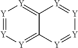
[Y]1=[Y][Y]=C2C(=[Y]1)[Y]=[Y][Y]=[Y]2
